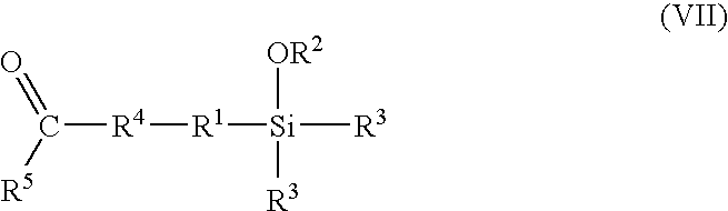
[R1]([Si]([R3])([OR2])[R3])[R4]C(=O)[R5]
